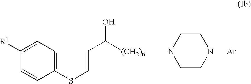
C1([R1])=CC2=C(C=C1)SC=C2C([(CH2)n]N1CCN([Ar])CC1)O
